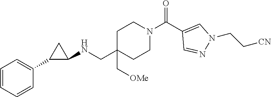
C1=CC=CC(C2C(NCC3(C[OMe])CCN(C(C4=CN(CC[CN])N=C4)=O)CC3)C2)=C1
